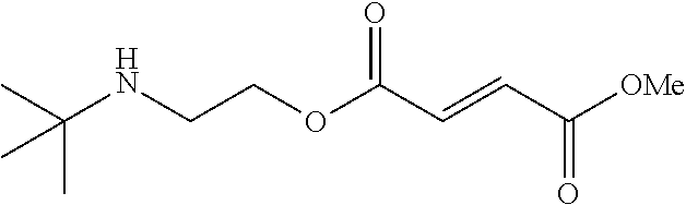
[OMe]C(C=CC(OCCNC(C)(C)C)=O)=O
